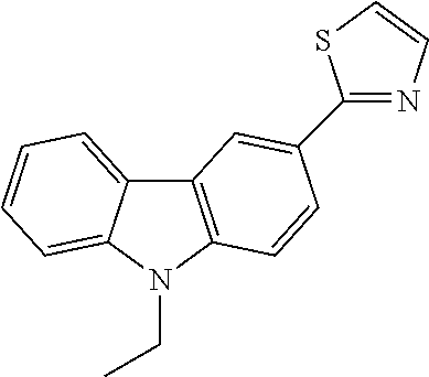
C12=CC=CC=C1N(CC)C1=C2C=C(C2=NC=CS2)C=C1
